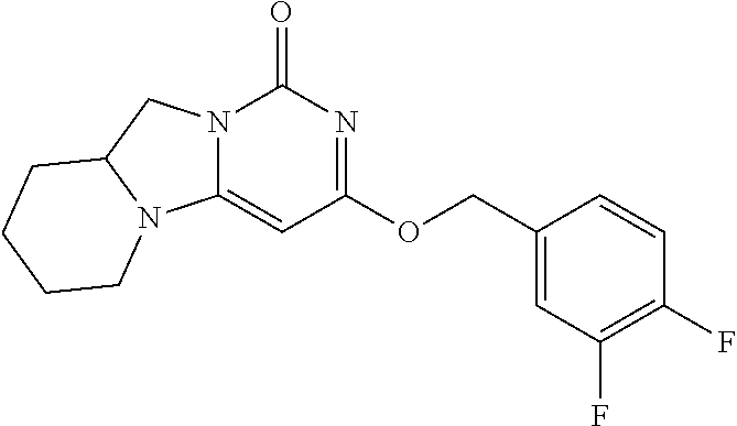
N12C(=CC(OCC3=CC(F)=C(F)C=C3)=NC1=O)N1C(C2)CCCC1
